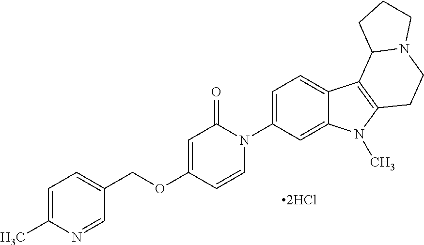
[2HCl].O(C1=CC(=O)N(C2=CC=C3C(=C2)N(C)C2=C3C3N(CC2)CCC3)C=C1)CC1=CC=C(C)N=C1
